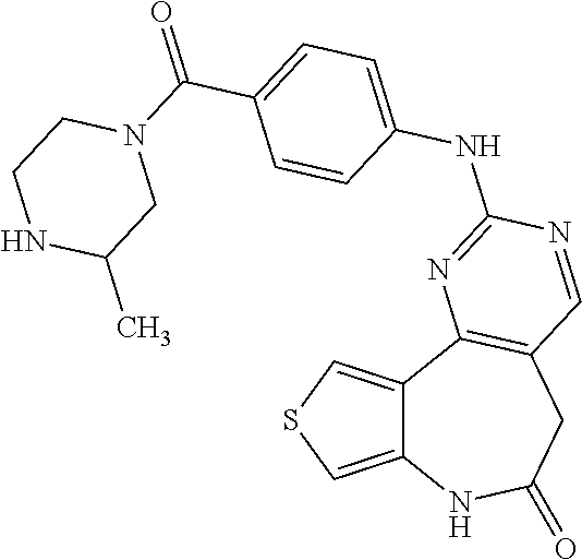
C12=CSC=C1C1=C(CC(=O)N2)C=NC(NC2=CC=C(C(N3CCNC(C)C3)=O)C=C2)=N1
